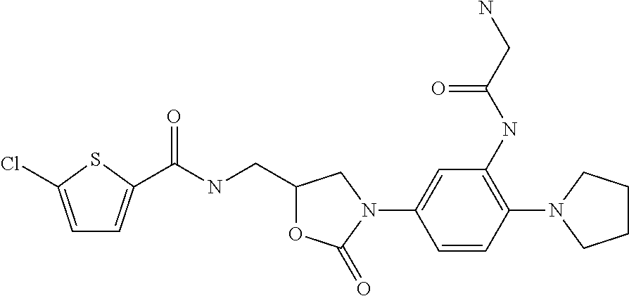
C1=C(Cl)SC(C(NCC2OC(=O)N(C3=CC(NC(CN)=O)=C(N4CCCC4)C=C3)C2)=O)=C1
